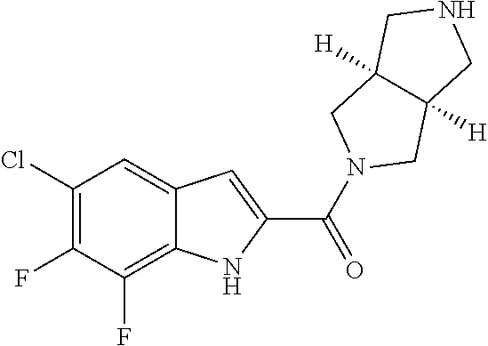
C12=C(F)C(F)=C(Cl)C=C1C=C(C(=O)N1CC3([H])C([H])(C1)CNC3)N2
